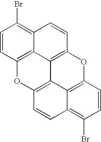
C1=CC2=C3C(=C1Br)C=CC1=C3C3=C(O2)C=CC2=C(Br)C=CC(=C32)O1
